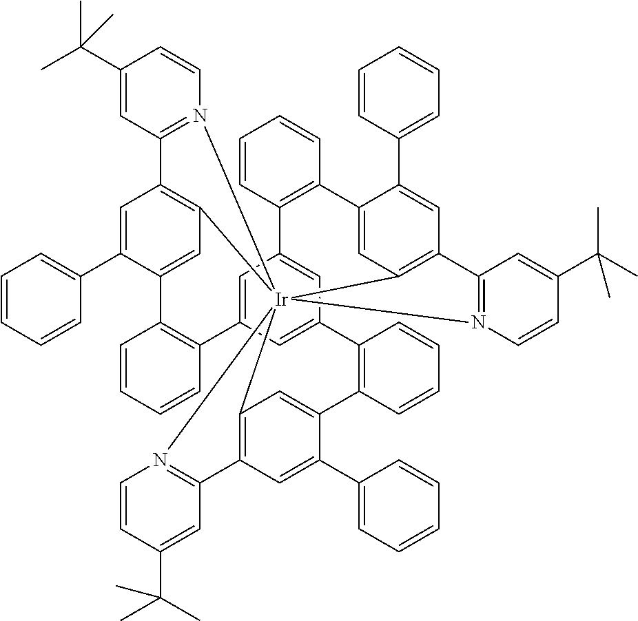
C1=C2C=C3C=C1C1=C(C=CC=C1)C1=CC4=C(C=C1C1=CC=CC=C1)C1=N([Ir]456(C4=C(C=C(C7=CC=CC=C7)C(=C4)C4=C2C=CC=C4)C2=N5C=CC(C(C)(C)C)=C2)C2=C(C=C(C4=CC=CC=C4)C(=C2)C2=C3C=CC=C2)C2=N6C=CC(C(C)(C)C)=C2)C=CC(C(C)(C)C)=C1
